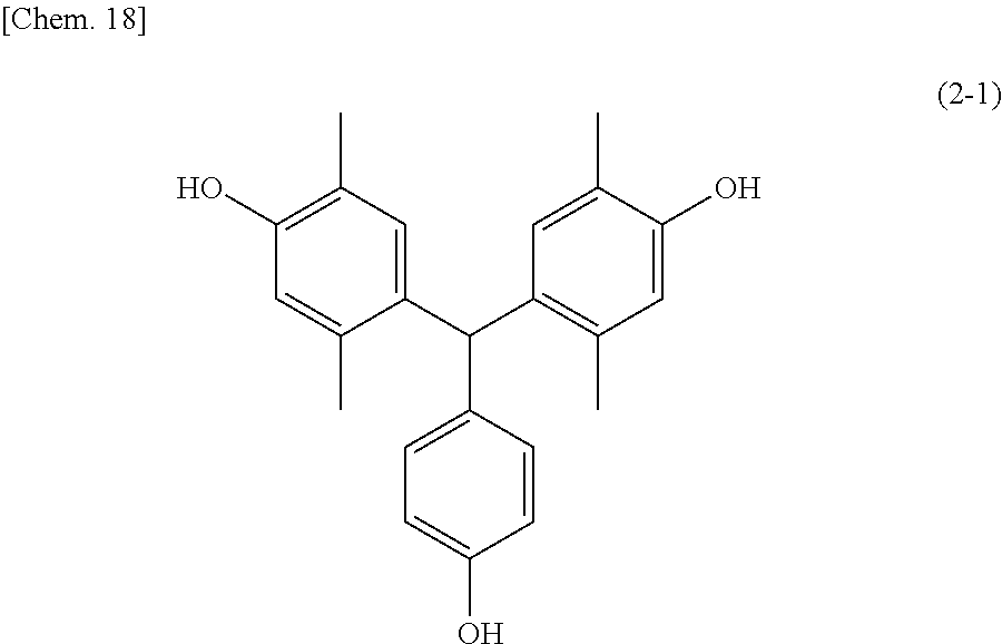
C1=C(C)C(C(C2=C(C)C=C(O)C(C)=C2)C2=CC=C(O)C=C2)=CC(C)=C1O
